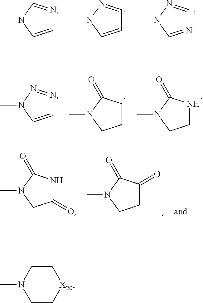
C1=CN(C)C=N1.C1=CN(C)N=C1.N1=CN(C)N=C1.C1=CN(C)N=N1.C1CC(=O)N(C)C1.C1NC(=O)N(C)C1.C1(=O)NC(=O)N(C)C1.C1C(=O)C(=O)N(C)C1.C1C[X20]CCN1C
